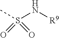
CS(N[R9])(=O)=O
